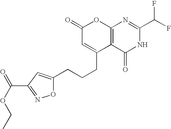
C1(=O)C=C(CCCC2=CC(C(OCC)=O)=NO2)C2=C(O1)N=C(C(F)F)NC2=O
